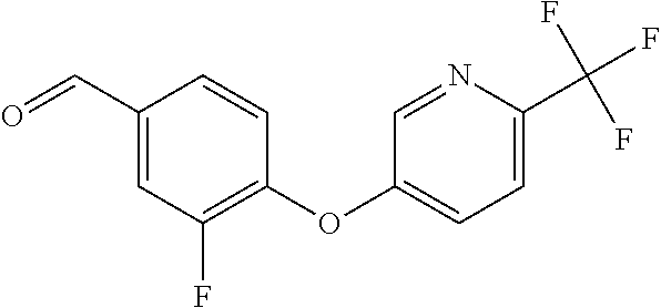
C1=C(C=O)C=CC(OC2=CC=C(C(F)(F)F)N=C2)=C1F
